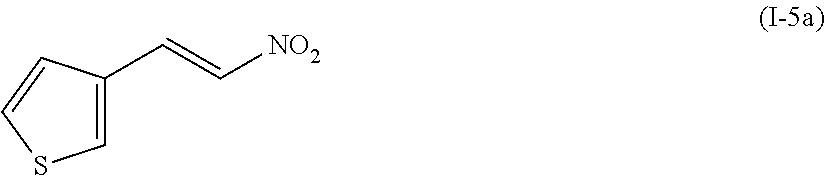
C1=C(C=C[NO2])C=CS1
